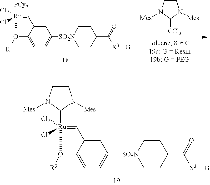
C1CN([Mes])C([CCl3])N1[Mes].[PCy3][Ru]1(Cl)(Cl)=CC2=CC([SO2N]3CCC(C([X3][G])=O)CC3)=CC=C2O1[R3].[Ru]1(Cl)(Cl)(C2N([Mes])CCN2[Mes])=CC2=CC([SO2N]3CCC(C([X3][G])=O)CC3)=CC=C2O1[R3]
